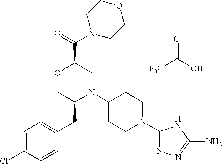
[F3C]C(O)=O.C1=C(Cl)C=CC(CC2N(C3CCN(C4=NN=C(N)N4)CC3)CC(C(=O)N3CCOCC3)OC2)=C1
